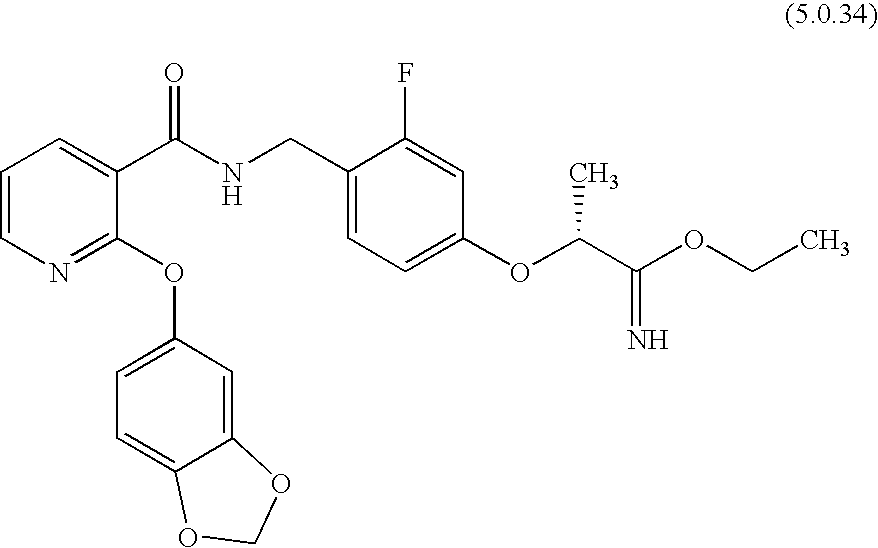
C1=CC=C(C(NCC2=CC=C(OC(C(OCC)=N)C)C=C2F)=O)C(OC2=CC=C3C(=C2)OCO3)=N1
